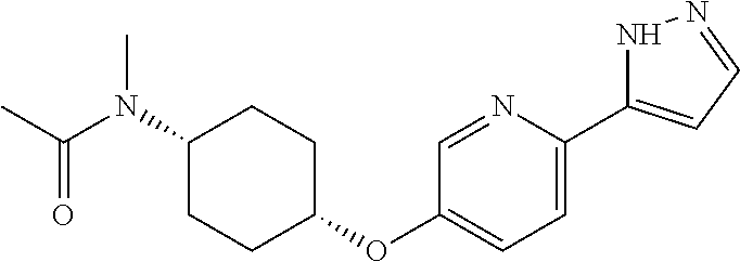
C1(OC2=CC=C(C3=CC=NN3)N=C2)CCC(N(C(C)=O)C)CC1
